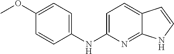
C1=C(NC2=CC=C(OC)C=C2)N=C2C(=C1)C=CN2
